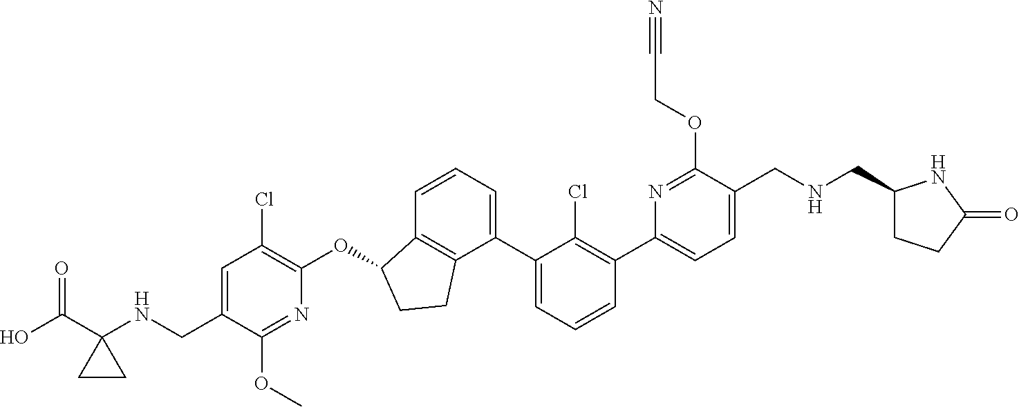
O(C1C2=C(CC1)C(C1=CC=CC(C3=CC=C(CNCC4CCC(=O)N4)C(OCC#N)=N3)=C1Cl)=CC=C2)C1=C(Cl)C=C(CNC2(C(O)=O)CC2)C(OC)=N1
